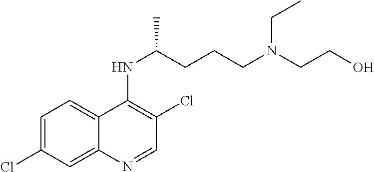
C1=C(Cl)C=C2C(=C1)C(NC(CCCN(CCO)CC)C)=C(Cl)C=N2
